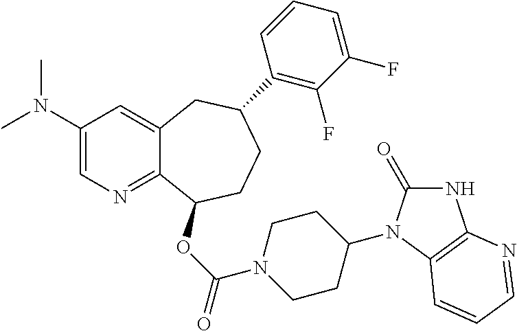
C1(N(C)C)=CN=C2C(=C1)CC(C1=C(F)C(F)=CC=C1)CCC2OC(=O)N1CCC(N2C(=O)NC3=C2C=CC=N3)CC1
